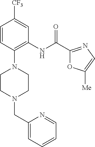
C1=CC(N2CCN(CC3=CC=CC=N3)CC2)=C(NC(C2=NC=C([Me])O2)=O)C=C1[CF3]
